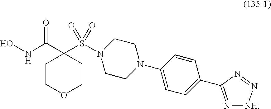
ONC(C1(S(N2CCN(C3=CC=C(C4=N[NH]N=N4)C=C3)CC2)(=O)=O)CCOCC1)=O
